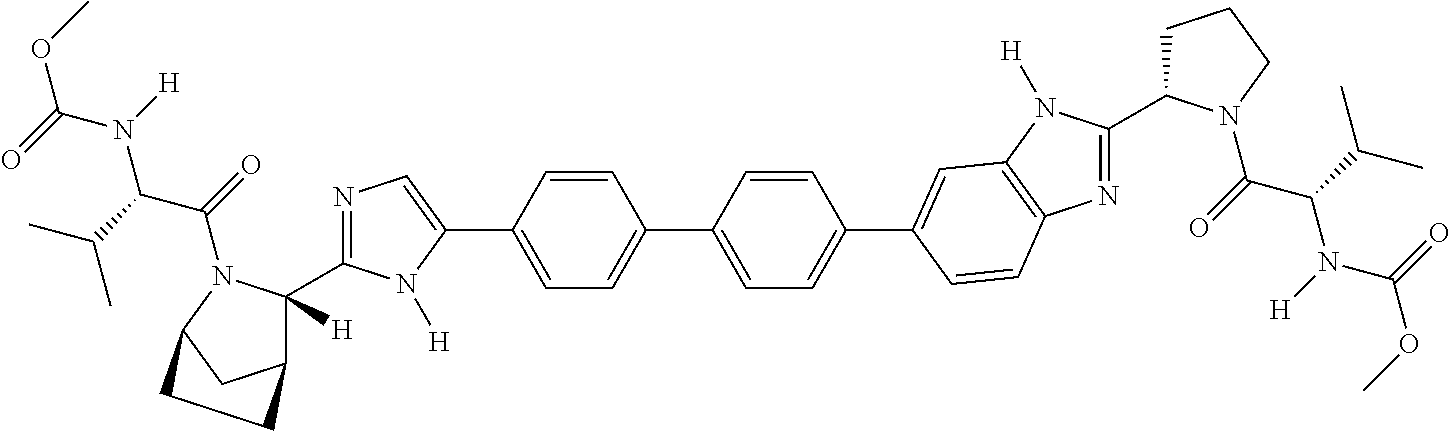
COC(N(C(C(C)C)C(=O)N1C(C2=NC=C(C3=CC=C(C4=CC=C(C5=CC6=C(N=C(C7CCCN7C(C(N(C(=O)OC)[H])C(C)C)=O)N6[H])C=C5)C=C4)C=C3)N2[H])([H])C2CC1CC2)[H])=O
